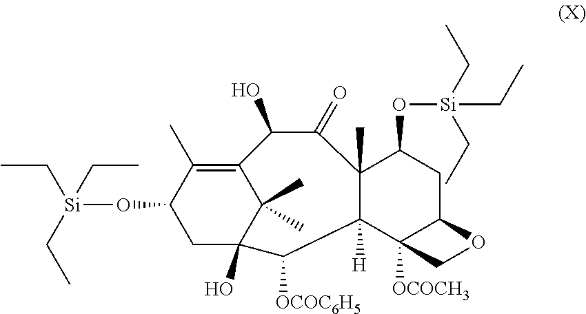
O(C1CC2(O)C(C)(C)C(=C1C)C(O)C(=O)C1(C)C([H])(C3([OCOCH3])C(CC1O[Si](CC)(CC)CC)OC3)C2[OCOC6H5])[Si](CC)(CC)CC
